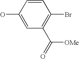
C1(O)=CC(C(=O)[OMe])=C(Br)C=C1
